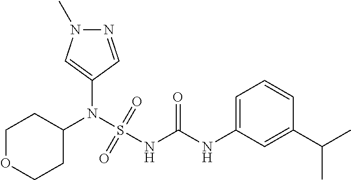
C1(N(S(NC(NC2=CC=CC(C(C)C)=C2)=O)(=O)=O)C2CCOCC2)=CN(C)N=C1
